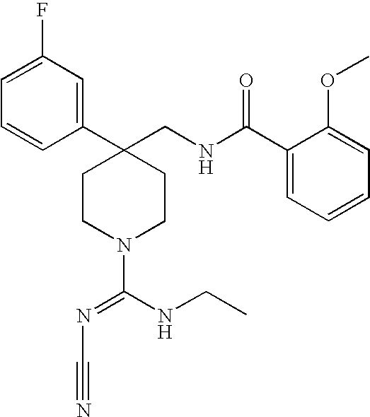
C1(C2(CNC(C3=CC=CC=C3OC)=O)CCN(C(NCC)=NC#N)CC2)=CC(F)=CC=C1
